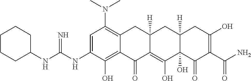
C1=C(NC(NC2CCCCC2)=N)C(O)=C2C(=C1N(C)C)CC1([H])C(=C(O)C3(O)C([H])(C1)CC(O)=C(C(N)=O)C3=O)C2=O
